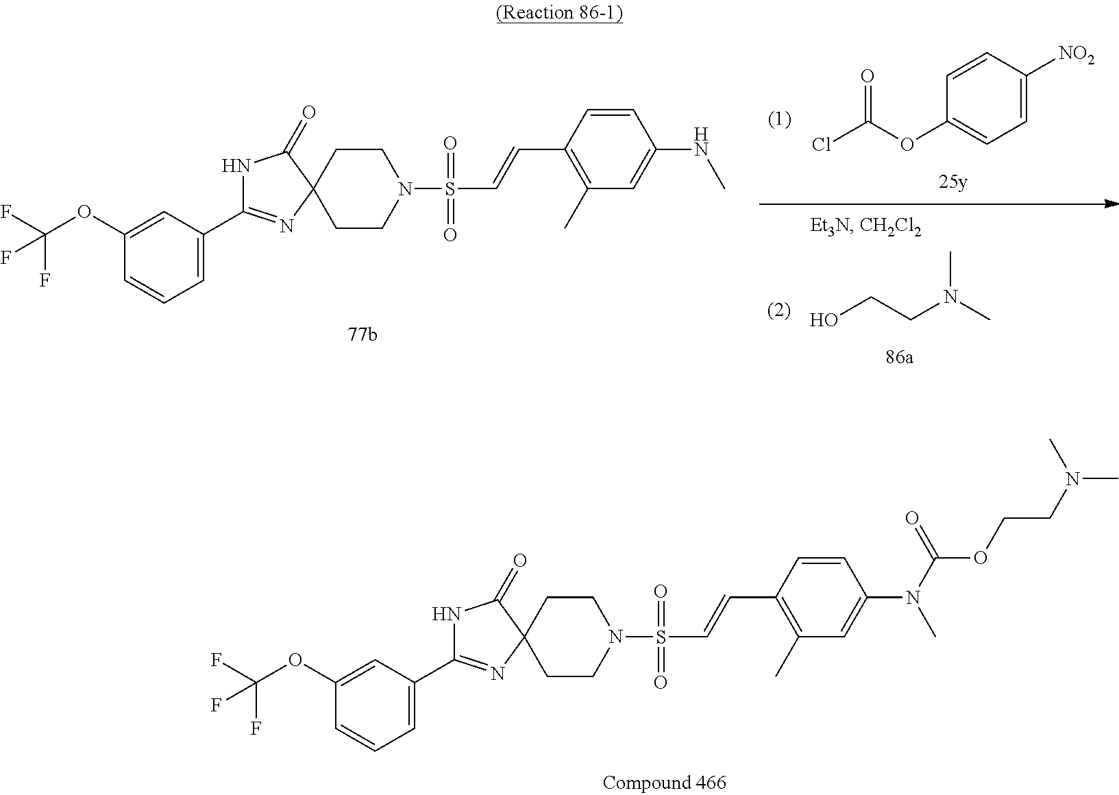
C1(OC(F)(F)F)=CC(C2=NC3(C(=O)N2)CCN(S(C=CC2=C(C)C=C(NC)C=C2)(=O)=O)CC3)=CC=C1.ClC(OC1=CC=C([NO2])C=C1)=O.OCCN(C)C.C1(OC(F)(F)F)=CC(C2=NC3(C(=O)N2)CCN(S(C=CC2=C(C)C=C(N(C)C(OCCN(C)C)=O)C=C2)(=O)=O)CC3)=CC=C1
